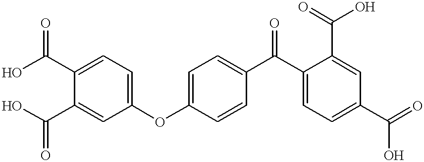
C1(C(C2=CC=C(OC3=CC=C(C(O)=O)C(C(O)=O)=C3)C=C2)=O)=CC=C(C(=O)O)C=C1C(=O)O
